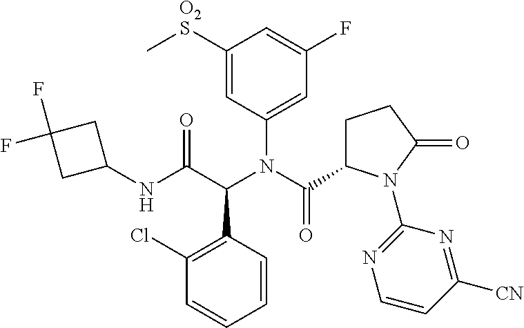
C1(Cl)=C(C(C(NC2CC(F)(F)C2)=O)N(C(C2CCC(=O)N2C2=NC=CC([CN])=N2)=O)C2=CC(F)=CC([O2S]C)=C2)C=CC=C1
